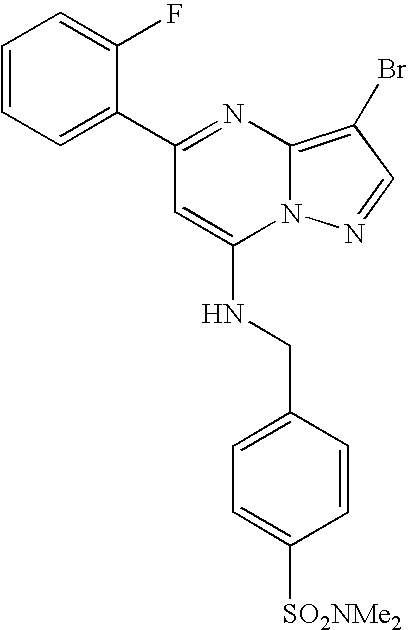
C1(C2=CC=CC=C2F)=NC2=C(Br)C=NN2C(NCC2=CC=C([SO2NMe2])C=C2)=C1
